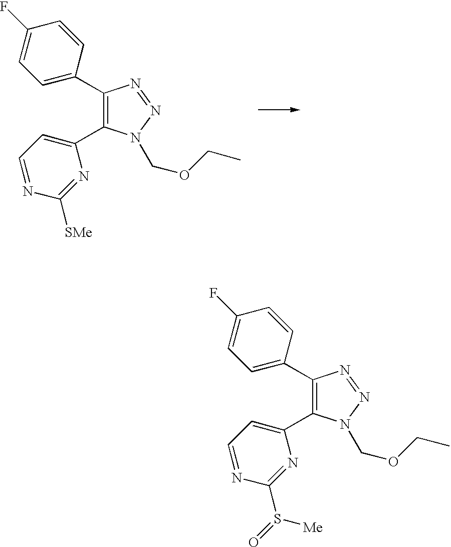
C1(C2=CC=C(F)C=C2)=C(C2=CC=NC([SMe])=N2)N(COCC)N=N1.C1(C2=CC=C(F)C=C2)=C(C2=CC=NC(S(=O)[Me])=N2)N(COCC)N=N1
